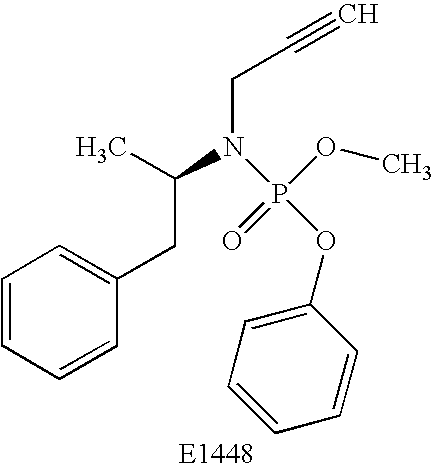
C1=CC=CC(CC(N(CC#C)P(OC2=CC=CC=C2)(OC)=O)C)=C1
